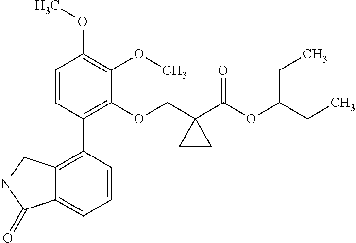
C1=CC(C2=C3C(=CC=C2)C(=O)NC3)=C(OCC2(C(OC(CC)CC)=O)CC2)C(OC)=C1OC
